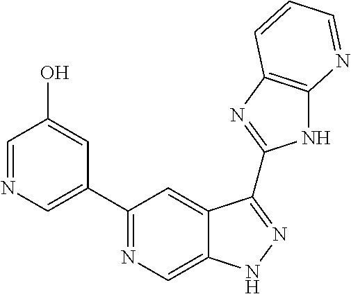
C1(C2=NC=C3C(=C2)C(C2=NC4=C(N2)N=CC=C4)=NN3)=CN=CC(O)=C1
